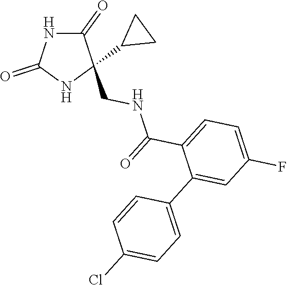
C1(=O)NC(=O)NC1(CNC(C1=CC=C(F)C=C1C1=CC=C(Cl)C=C1)=O)C1CC1
